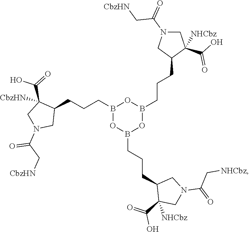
B1(CCCC2C(C(O)=O)([CbzHN])CN(C(=O)C[CbzHN])C2)OB(CCCC2C(C(O)=O)([NHCbz])CN(C(C[NHCbz])=O)C2)OB(CCCC2C(C(=O)O)([NHCbz])CN(C(C[CbzHN])=O)C2)O1
